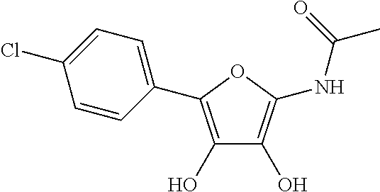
C1=CC(C2=C(O)C(O)=C(NC(C)=O)O2)=CC=C1Cl
